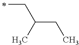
C(C(CC)C)C
